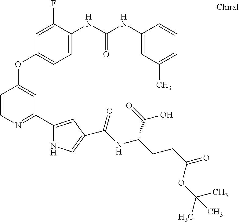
C1=C(NC(NC2=CC(C)=CC=C2)=O)C(F)=CC(OC2=CC(C3=CC(C(=O)NC(CCC(=O)OC(C)(C)C)C(O)=O)=CN3)=NC=C2)=C1
